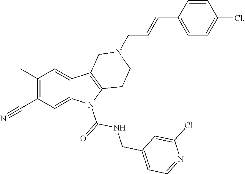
C1(C)=C(C#N)C=C2C(=C1)C1=C(N2C(=O)NCC2=CC=NC(Cl)=C2)CCN(CC=CC2=CC=C(Cl)C=C2)C1
